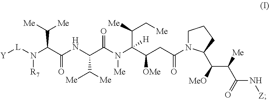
[L](N(C(C(NC(C(N(C(C(C[Me])[Me])(C(CC(N1CCCC1C(C(C(N[Z])=O)[Me])[MeO])=O)[OMe])[H])[Me])=O)C([Me])[Me])=O)C([Me])[Me])[R7])[Y]
